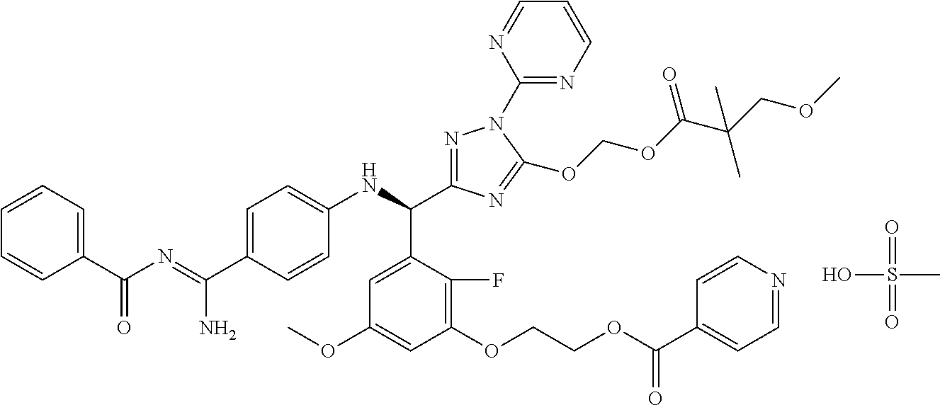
C1=C(NC(C2=NN(C3=NC=CC=N3)C(OCOC(C(COC)(C)C)=O)=N2)C2=CC(OC)=CC(OCCOC(C3=CC=NC=C3)=O)=C2F)C=CC(C(=NC(C2=CC=CC=C2)=O)N)=C1.OS(C)(=O)=O
